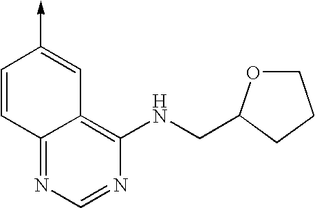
C1=CC2=NC=NC(NCC3OCCC3)=C2C=C1->C
